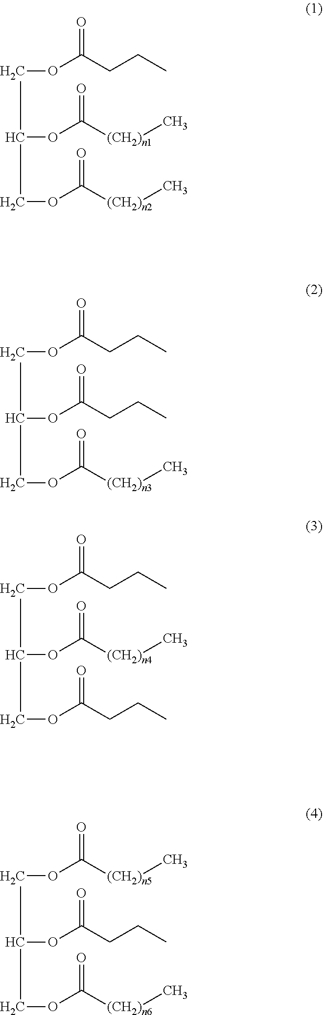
C(OC(CCC)=O)C(OC([(CH2)n1]C)=O)COC([(CH2)n2]C)=O.C(OC(CCC)=O)C(OC(=O)CCC)COC([(CH2)n3]C)=O.C(OC(CCC)=O)C(OC([(CH2)n4]C)=O)COC(=O)CCC.C(OC([(CH2)n5]C)=O)C(OC(=O)CCC)COC([(CH2)n6]C)=O
